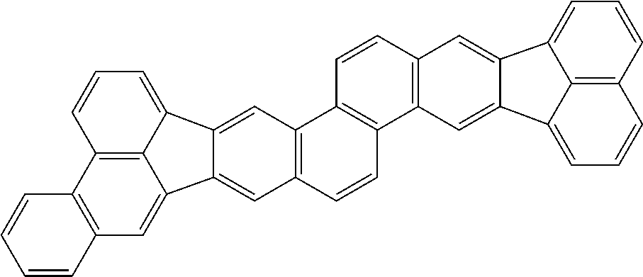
C12=C(C=C3C4=C1C=CC=C4C1=CC4=C(C=CC5=C4C=CC4=C5C=C5C(=C4)C4=CC=CC6=C4C5=CC=C6)C=C31)C=CC=C2
